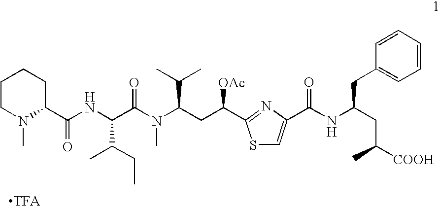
N(C(CC([COOH])C)CC1=CC=CC=C1)C(=O)C1=CSC(C(CC(N(C(C(NC(C2CCCCN2C)=O)C(C)CC)=O)C)C(C)C)[OAc])=N1
